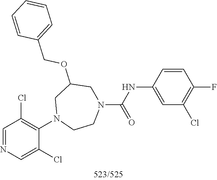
C1=NC=C(Cl)C(N2CCN(C(NC3=CC(Cl)=C(F)C=C3)=O)CC(OCC3=CC=CC=C3)C2)=C1Cl
